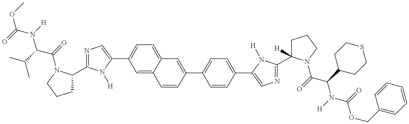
O(C(=O)N(C(C(C)C)C(=O)N1C(C2=NC=C(C3=CC=C4C(=C3)C=CC(C3=CC=C(C5=CN=C(C6([H])CCCN6C(=O)C(C6CCSCC6)N([H])C(=O)OCC6=CC=CC=C6)N5[H])C=C3)=C4)N2[H])CCC1)[H])C
